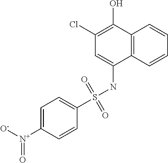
C1=C(S(NC2=CC(Cl)=C(O)C3=C2C=CC=C3)(=O)=O)C=CC([N+]([O-])=O)=C1
